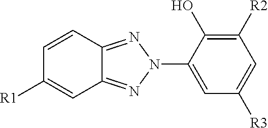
C1=CC2=NN(C3=CC([R3])=CC([R2])=C3O)N=C2C=C1[R1]
